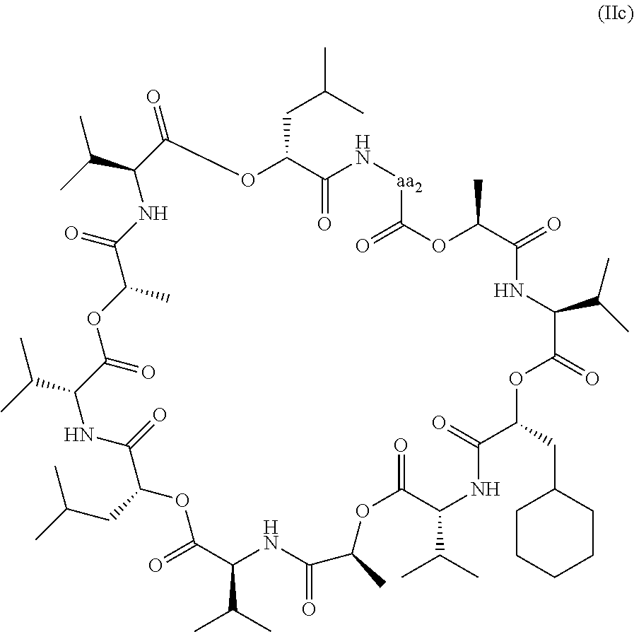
O1C(CC(C)C)C(=O)N[aa2]C(=O)OC(C)C(=O)NC(C(C)C)C(=O)OC(CC2CCCCC2)C(=O)NC(C(C)C)C(=O)OC(C)C(=O)NC(C(C)C)C(=O)OC(CC(C)C)C(=O)NC(C(C)C)C(=O)OC(C)C(=O)NC(C(C)C)C1=O
